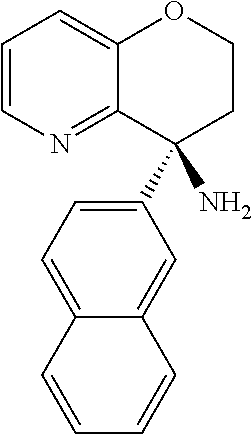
C1=CN=C2C(=C1)OCCC2(N)C1=CC=C2C(=C1)C=CC=C2
